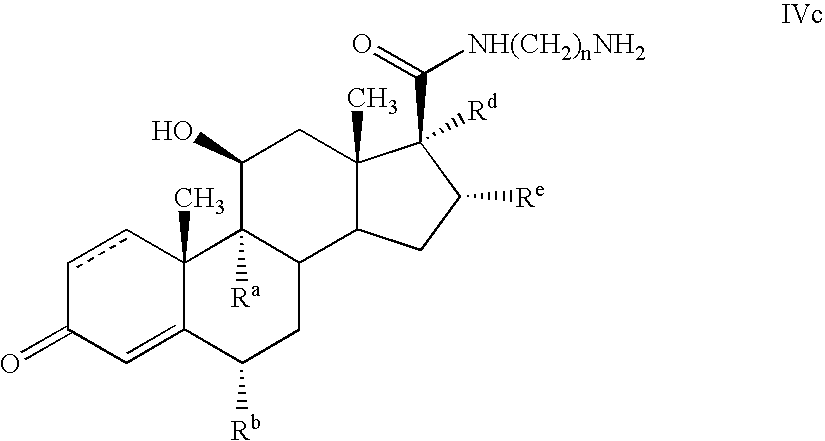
c1cC2(C)C(=CC1=O)C([Rb])CC1C2([Ra])C(O)CC2(C)C1CC([Re])C2([Rd])C(=O)[NH(CH2)nNH2]
